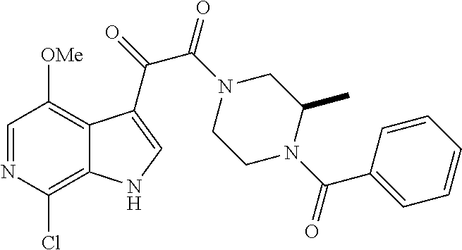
C1=NC(Cl)=C2C(=C1[OMe])C(C(=O)C(N1CCN(C(=O)C3=CC=CC=C3)C(C)C1)=O)=CN2
